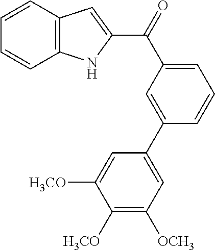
C1(C(C2=CC=CC(C3=CC([OCH3])=C([OCH3])C([OCH3])=C3)=C2)=O)=CC2=C(N1)C=CC=C2
